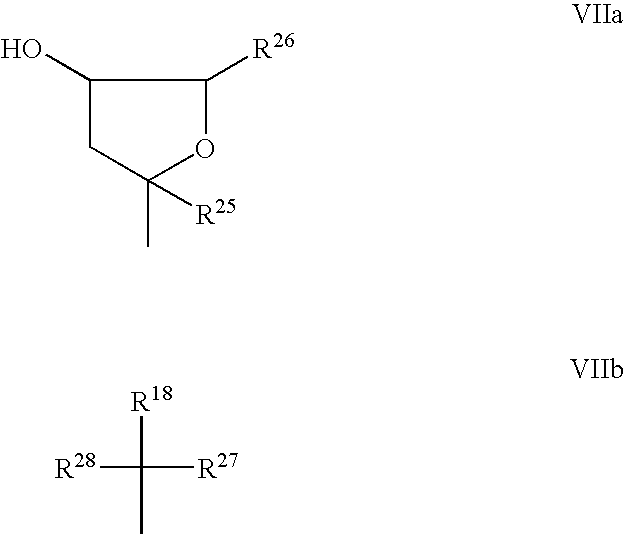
C1(O)CC(C)([R25])OC1[R26].[R28]C(C)([R18])[R27]
